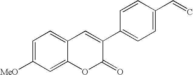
C1=C([MeO])C=C2C(=C1)C=C(C1=CC=C(C=C)C=C1)C(=O)O2
